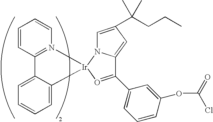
C1(C2=CC=CC(OC(=O)Cl)=C2)=O[Ir]2(N3C1=CC(C(CCC)(C)C)=C3)N1=C(C=CC=C1)C1=CC=CC=C12
